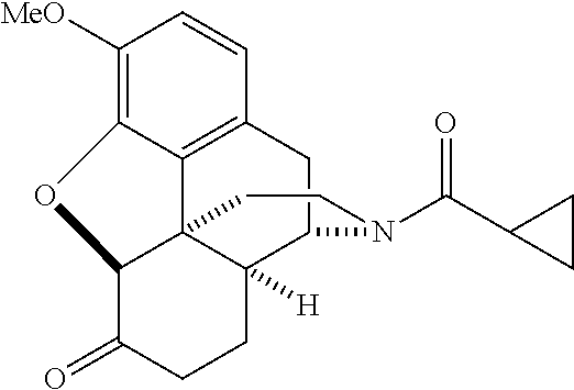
C1([MeO])=C2C3=C(C=C1)CC1C4([H])C3(C(C(=O)CC4)O2)CCN1C(C1CC1)=O
